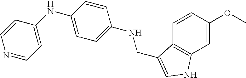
C1=CC(OC)=CC2=C1C(CNC1=CC=C(NC3=CC=NC=C3)C=C1)=CN2
